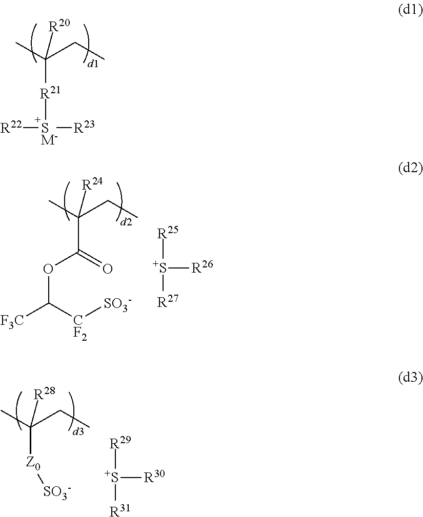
CC(CC)([R20])[R21][SM-]([R23])[R22].CC(CC)([R24])C(=O)OC([F3C])[CF2][SO3-].[S+]([R25])([R26])[R27].CC(CC)([R28])[Z0][SO3-].[S+]([R29])([R30])[R31]
